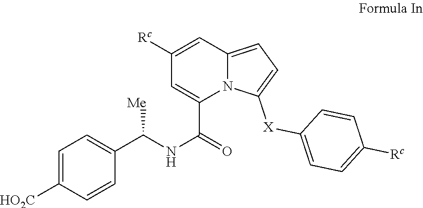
C1([X]C2=CC=C3C=C([Rc])C=C(C(=O)NC(C4=CC=C([HO2C])C=C4)[Me])N32)=CC=C([Rc])C=C1
